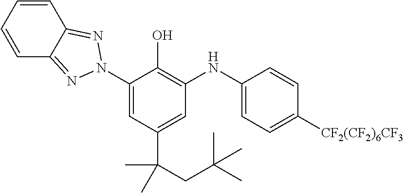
C1=CC=CC2=NN(C3=CC(C(CC(C)(C)C)(C)C)=CC(NC4=CC=C([CF2(CF2)6CF3])C=C4)=C3O)N=C12
